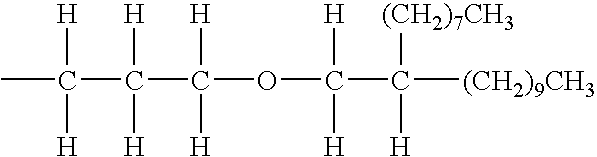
CC([H])([H])C([H])([H])C([H])([H])OC([H])([H])C([(CH2)7CH3])([H])[(CH2)9CH3]
